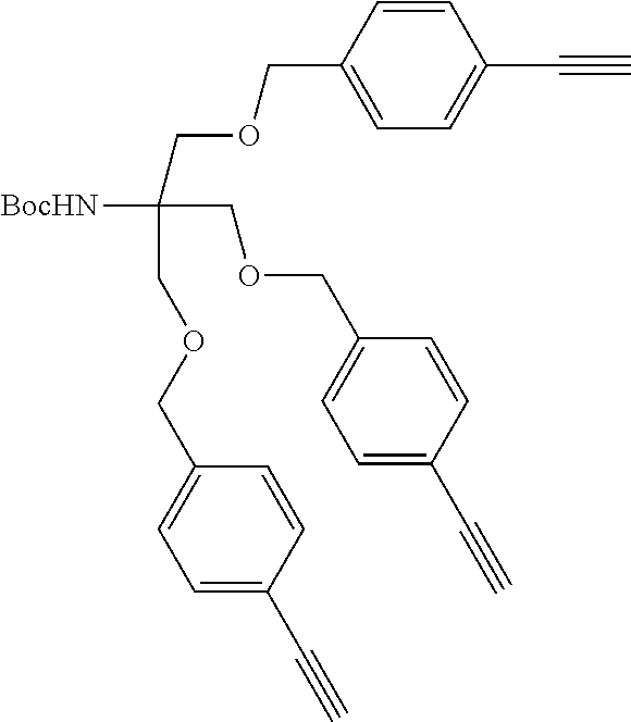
[BocHN]C(COCC1=CC=C(C#C)C=C1)(COCC1=CC=C(C#C)C=C1)COCC1=CC=C(C#C)C=C1
